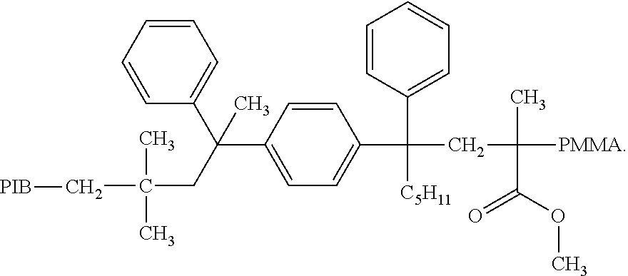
C1=CC=CC(C(C2=CC=C(C(C3=CC=CC=C3)([C5H11])CC(C)(C(OC)=O)[PMMA])C=C2)(C)CC(C[PIB])(C)C)=C1
